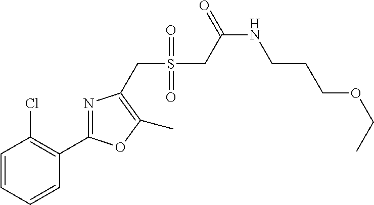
C1=CC=CC(C2=NC(CS(=O)(=O)CC(NCCCOCC)=O)=C(C)O2)=C1Cl
